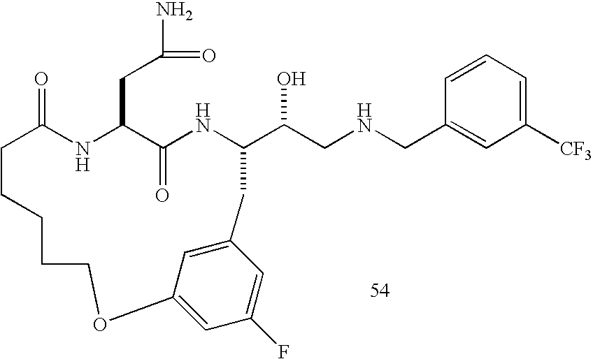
C1=CC=C([CF3])C=C1CNCC(O)C1NC(=O)C(CC(N)=O)NC(=O)CCCCCOC2=CC(F)=CC(=C2)C1
